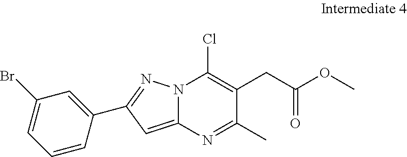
C1(C2=NN3C(=C2)N=C(C)C(CC(OC)=O)=C3Cl)=CC(Br)=CC=C1
